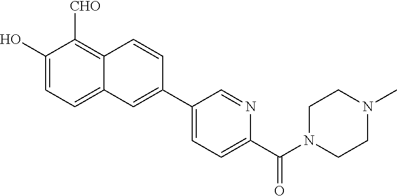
C1(O)=CC=C2C(=C1[CHO])C=CC(C1=CC=C(C(N3CCN(C)CC3)=O)N=C1)=C2
